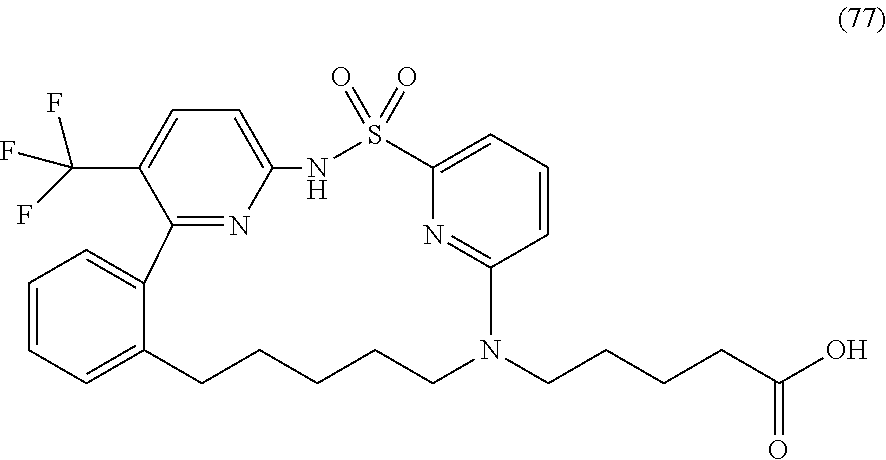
C12=NC(=CC=C1C(F)(F)F)NS(=O)(=O)C1=CC=CC(=N1)N(CCCCC(O)=O)CCCCCC1=CC=CC=C21
